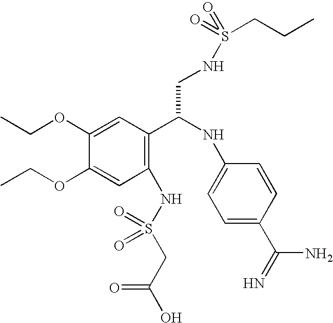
C1(NS(CC(=O)O)(=O)=O)=C(C(NC2=CC=C(C(=N)N)C=C2)CNS(=O)(=O)CCC)C=C(OCC)C(OCC)=C1
